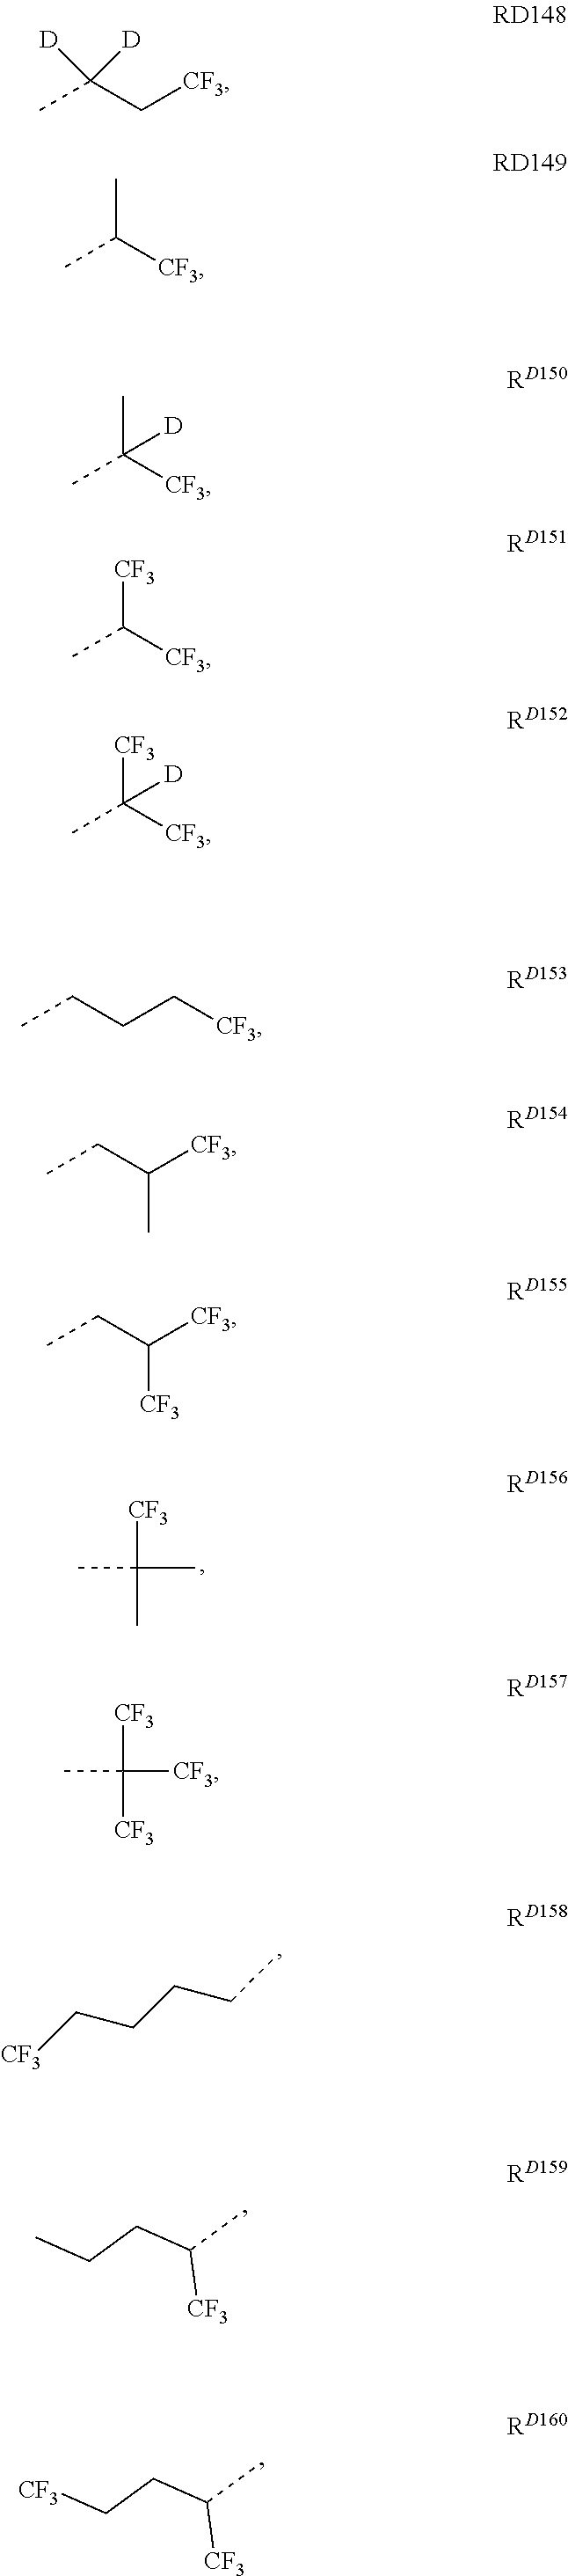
[CF3]C(C)(C)C.[CF3]C([CF3])([CF3])C.[CF3]CCCCC.CCCC(C)[CF3].[CF3]CCC(C)[CF3].CC(C[CF3])([D])[D].CC([CF3])C.CC([CF3])(C)[D].[CF3]C([CF3])C.[CF3]C([CF3])(C)[D].CCCC[CF3].CCC([CF3])C.CCC([CF3])[CF3]
